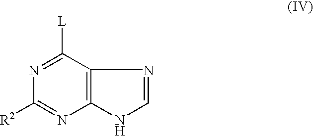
C1([L])=NC([R2])=NC2=C1N=CN2
